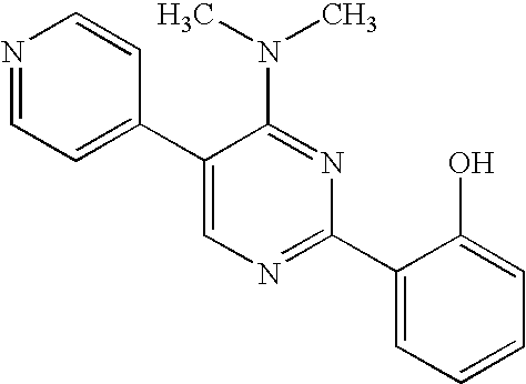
C1(C2=CC=NC=C2)=CN=C(C2=CC=CC=C2O)N=C1N(C)C
